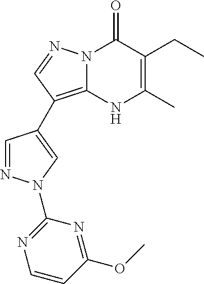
N12C(=C(C3=CN(C4=NC=CC(OC)=N4)N=C3)C=N1)NC(C)=C(CC)C2=O
